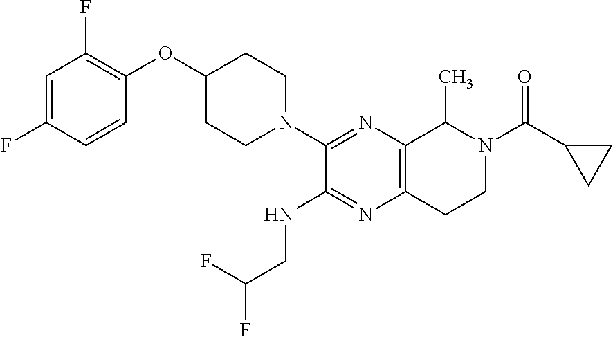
FC1=CC(F)=C(OC2CCN(C3=NC4=C(N=C3NCC(F)F)CCN(C(C3CC3)=O)C4C)CC2)C=C1
